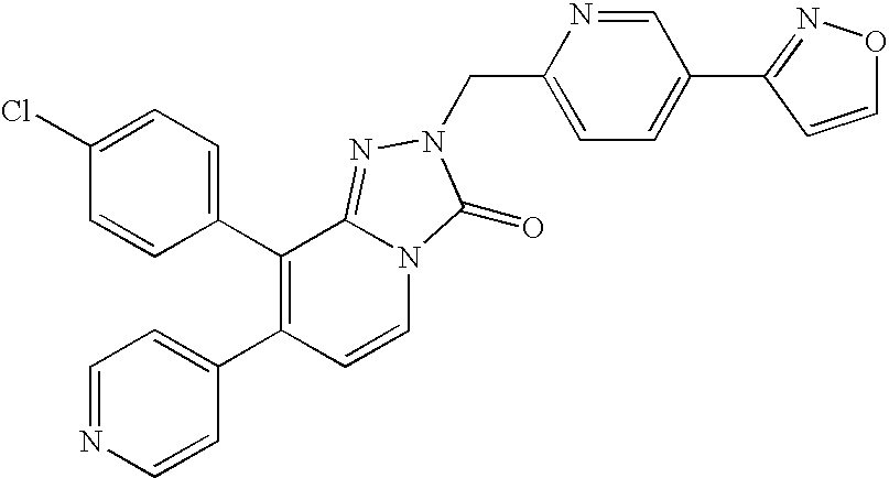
ClC1=CC=C(C2=C(C3=CC=NC=C3)C=CN3C2=NN(CC2=CC=C(C4=NOC=C4)C=N2)C3=O)C=C1
